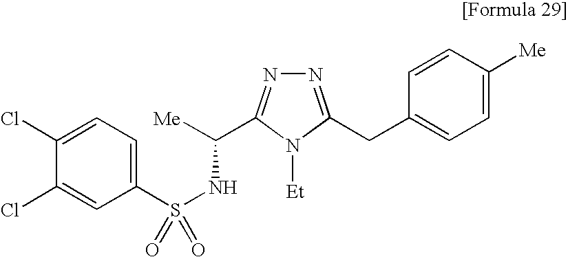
[Me]C(NS(C1=CC=C(Cl)C(Cl)=C1)(=O)=O)C1=NN=C(CC2=CC=C([Me])C=C2)N1[Et]
